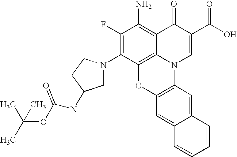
C1(F)=C(N2CC(NC(OC(C)(C)C)=O)CC2)C2=C3C(=C1N)C(=O)C(C(O)=O)=CN3C1=C(O2)C=C2C(=C1)C=CC=C2
